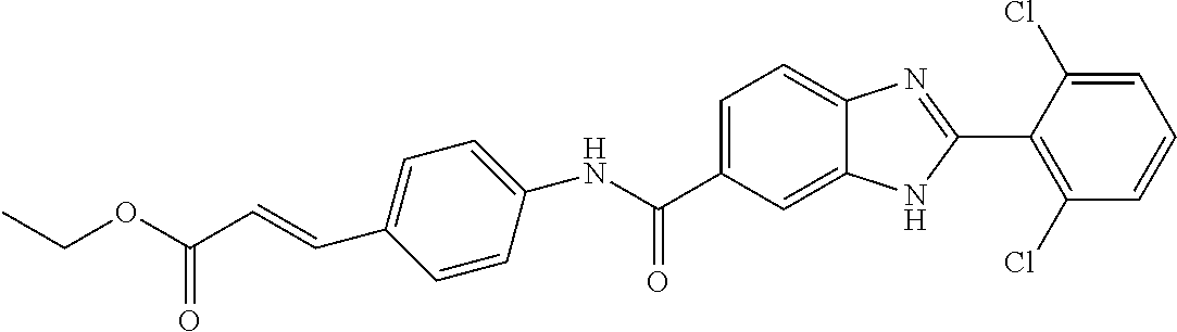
N(C(C1=CC=C2C(=C1)NC(C1=C(Cl)C=CC=C1Cl)=N2)=O)C1=CC=C(C=CC(OCC)=O)C=C1
